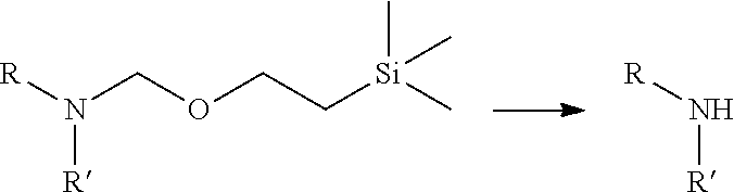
[R]N(COCC[Si](C)(C)C)[R].[R]N[R]
